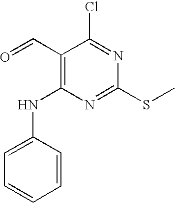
O=CC1=C(NC2=CC=CC=C2)N=C(SC)N=C1Cl
